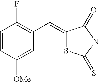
C1=CC([OMe])=CC(C=C2SC(=S)NC2=O)=C1F
